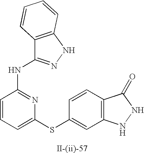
C1=CC=C(SC2=CC3=C(C=C2)C(=O)NN3)N=C1NC1=NNC2=C1C=CC=C2
